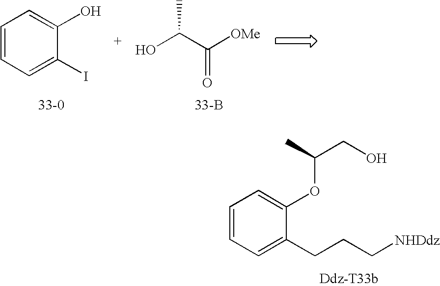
C1=CC=C(I)C(O)=C1.OC(C([OMe])=O)C.[33-B].C1=CC=C(CCC[NHDdz])C(OC(CO)C)=C1
